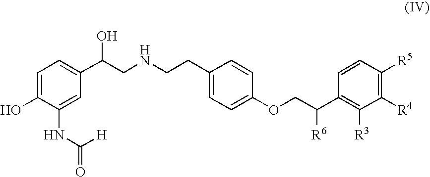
C1=C(O)C(NC(=O)[H])=CC(C(CNCCC2=CC=C(OCC(C3=C([R3])C([R4])=C([R5])C=C3)[R6])C=C2)O)=C1
